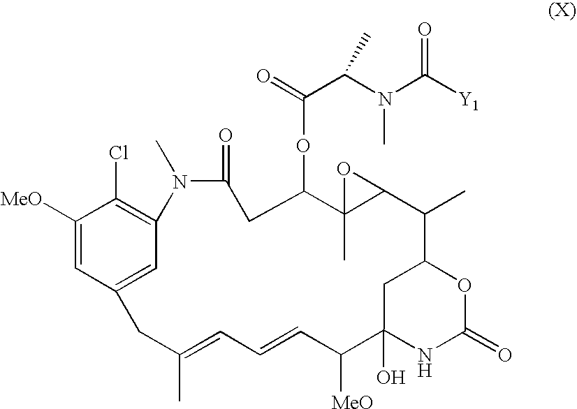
C1([MeO])=CC2=CC(=C1Cl)N(C)C(=O)CC(OC(C(N(C([Y1])=O)C)C)=O)C1(C)C(C(C)C3CC(O)(C([MeO])C=CC=C(C)C2)NC(=O)O3)O1
